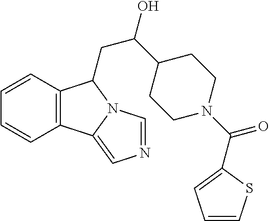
C12=C(C=CC=C1)C(CC(C1CCN(C(=O)C3=CC=CS3)CC1)O)N1C2=CN=C1
